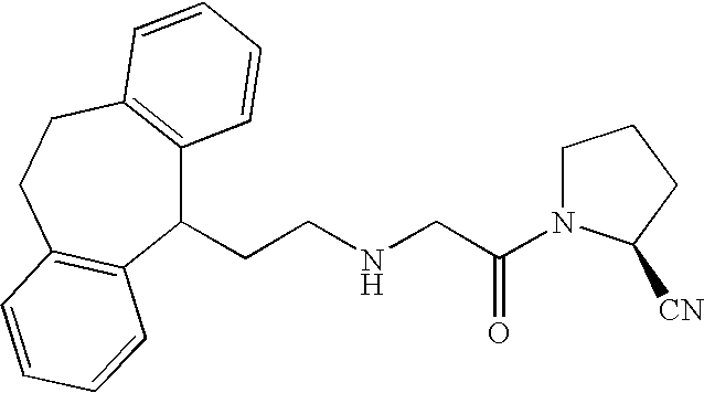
C1(CCNCC(=O)N2CCCC2[CN])C2=C(CCC3=C1C=CC=C3)C=CC=C2
